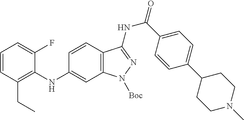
C1=CC(CC)=C(NC2=CC3=C(C=C2)C(NC(C2=CC=C(C4CCN(C)CC4)C=C2)=O)=NN3[Boc])C(F)=C1
